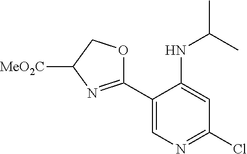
C1(C2=NC([MeO2C])CO2)=CN=C(Cl)C=C1NC(C)C
